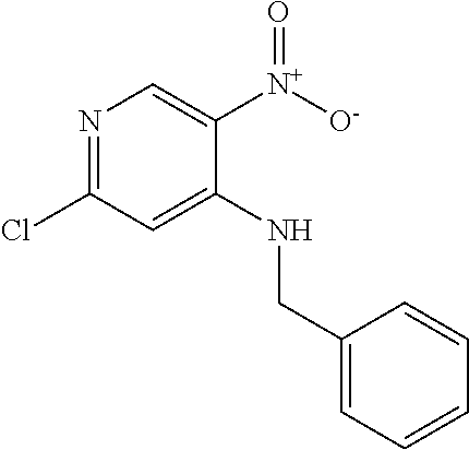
N1=C(Cl)C=C(NCC2=CC=CC=C2)C([N+]([O-])=O)=C1
